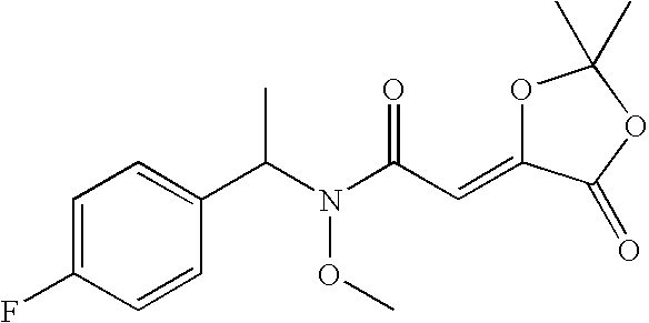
C1=C(F)C=CC(C(N(C(C=C2OC(C)(C)OC2=O)=O)OC)C)=C1
